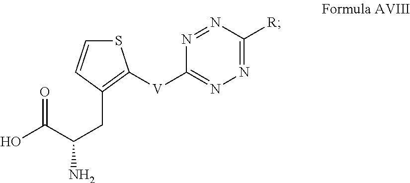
S1C=CC(CC(C(=O)O)N)=C1[V]C1=NN=C([R])N=N1
